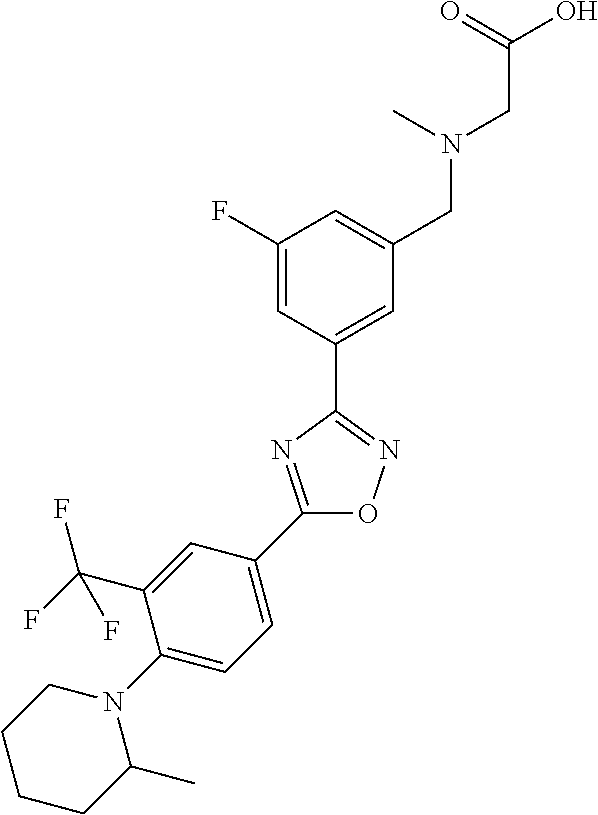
C1(F)=CC(C2=NOC(C3=CC=C(N4CCCCC4C)C(C(F)(F)F)=C3)=N2)=CC(CN(CC(O)=O)C)=C1
